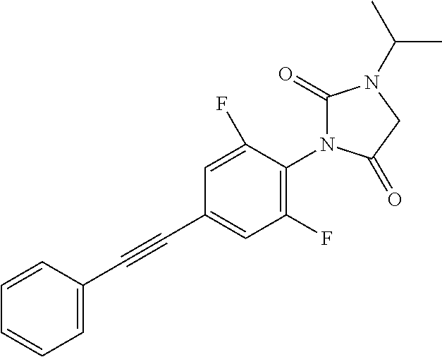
C1(C#CC2=CC=CC=C2)=CC(F)=C(N2C(=O)N(C(C)C)CC2=O)C(F)=C1
